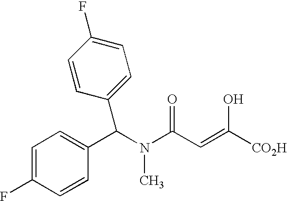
C1=C(F)C=CC(C(N(C(C=C([CO2H])O)=O)C)C2=CC=C(F)C=C2)=C1
